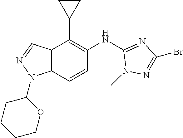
C12=C(C=CC(NC3=NC(Br)=NN3C)=C1C1CC1)N(C1CCCCO1)N=C2
